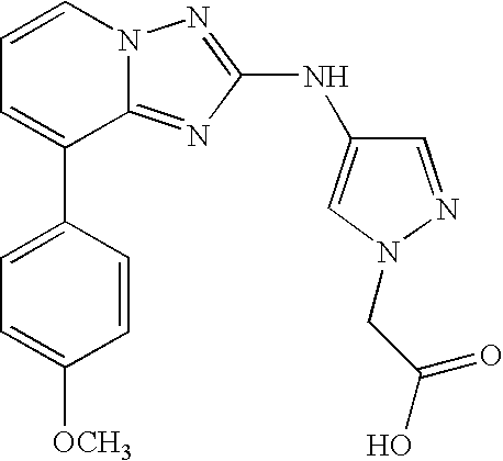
C1=CN2C(=NC(NC3=CN(CC(O)=O)N=C3)=N2)C(C2=CC=C([OCH3])C=C2)=C1
